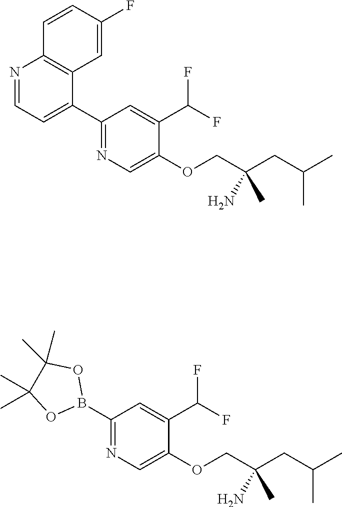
N1=CC=C(C2=NC=C(OCC(CC(C)C)(N)C)C(C(F)F)=C2)C2=C1C=CC(F)=C2.B1(C2=NC=C(OCC(CC(C)C)(N)C)C(C(F)F)=C2)OC(C)(C)C(C)(C)O1
